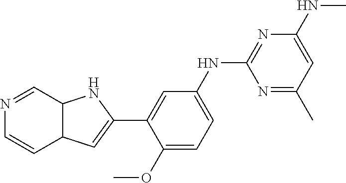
C1=C(NC2=NC(NC)=CC(C)=N2)C=C(C2=CC3C(N2)C=NC=C3)C(OC)=C1
